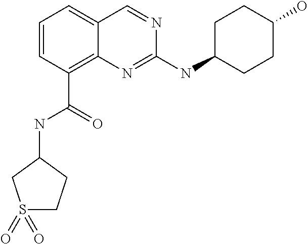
C1=CC=C2C(=C1C(=O)NC1CS(=O)(=O)CC1)N=C(NC1CCC(O)CC1)N=C2
